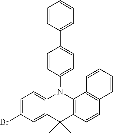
C1=C2C(=CC=C1Br)N(C1=CC=C(C3=CC=CC=C3)C=C1)C1=C(C2(C)C)C=CC2=C1C=CC=C2
